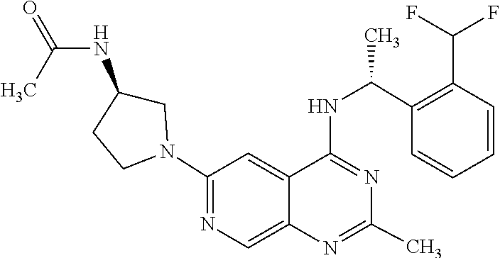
N1=C(NC(C2=C(C(F)F)C=CC=C2)C)C2=CC(N3CC(NC(=O)C)CC3)=NC=C2N=C1C
